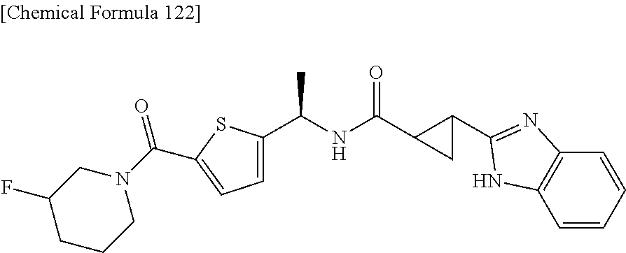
C1=C(C(NC(=O)C2C(C3=NC4=C(C=CC=C4)N3)C2)C)SC(C(=O)N2CCCC(F)C2)=C1
